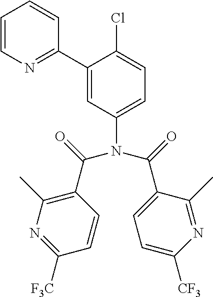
C1=CN=C(C2=CC(N(C(=O)C3=CC=C([CF3])N=C3C)C(=O)C3=C(C)N=C([F3C])C=C3)=CC=C2Cl)C=C1
